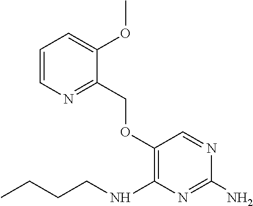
O(C1=C(NCCCC)N=C(N)N=C1)CC1=NC=CC=C1OC
